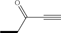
C(C#C)(=O)CC
